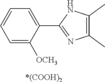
C1(C)=C(C)N=C(C2=CC=CC=C2[OCH3])N1.[*(COOH)2]
